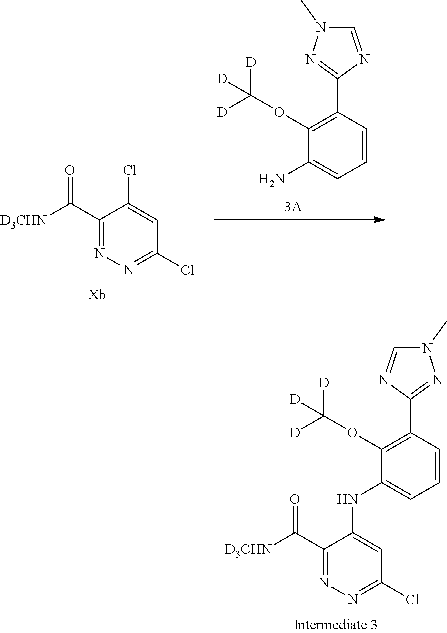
C1=NC(C2=C(OC([D])([D])[D])C(NC3=CC(Cl)=NN=C3C([D3CHN])=O)=CC=C2)=NN1C.ClC1=CC(Cl)=NN=C1C([D3CHN])=O.N1(C)C=NC(C2=C(OC([D])([D])[D])C(N)=CC=C2)=N1
